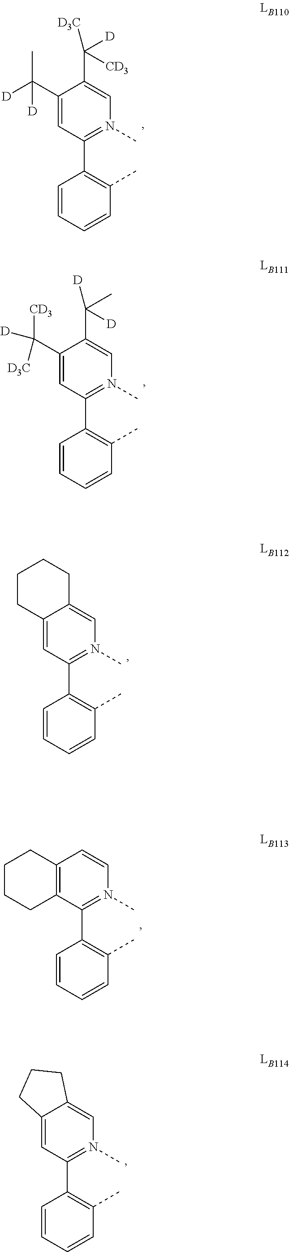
C1=CC=CC(C)=C1C1=N(C)C=C(C([D])([D3C])[CD3])C(C(C)([D])[D])=C1.C1=CC=CC(C)=C1C1=N(C)C=C2C(=C1)CCC2.C1=CC=CC(C)=C1C1=N(C)C=CC2=C1CCCC2.C1=CC=CC(C)=C1C1=N(C)C=C2C(=C1)CCCC2.C1=CC=CC(C)=C1C1=N(C)C=C(C(C)([D])[D])C(C([CD3])([D])[D3C])=C1
